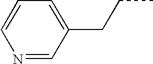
N1=CC(CCC)=CC=C1
